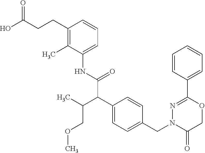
C1(CCC(O)=O)=C(C)C(NC(C(C2=CC=C(CN3C(=O)COC(C4=CC=CC=C4)=N3)C=C2)C(COC)C)=O)=CC=C1
